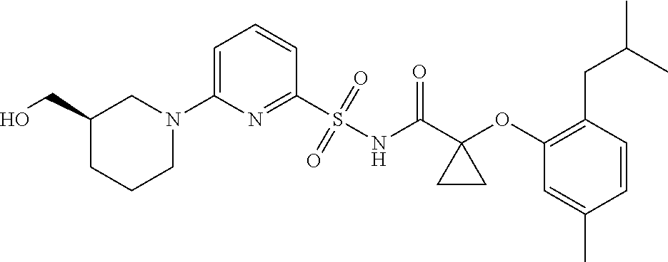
N1(C2=CC=CC(S(=O)(=O)NC(C3(OC4=C(CC(C)C)C=CC(C)=C4)CC3)=O)=N2)CC(CO)CCC1
